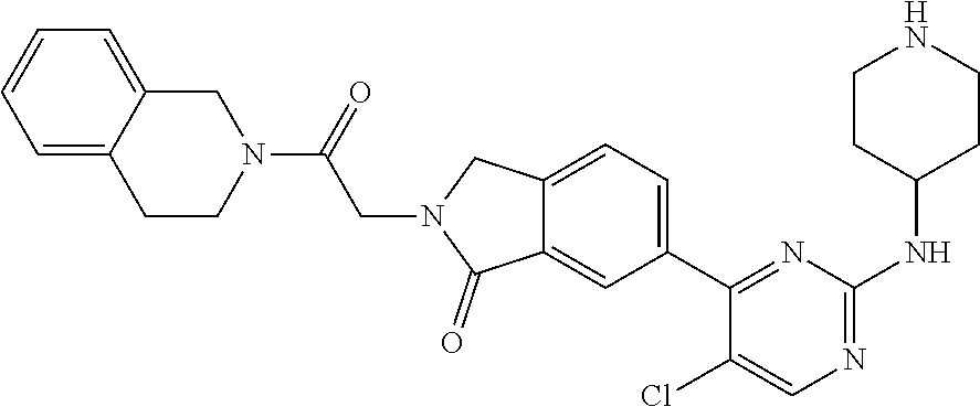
C1=C2C(=O)N(CC(N3CC4=CC=CC=C4CC3)=O)CC2=CC=C1C1=NC(NC2CCNCC2)=NC=C1Cl
